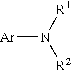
[Ar]N([R1])[R2]
